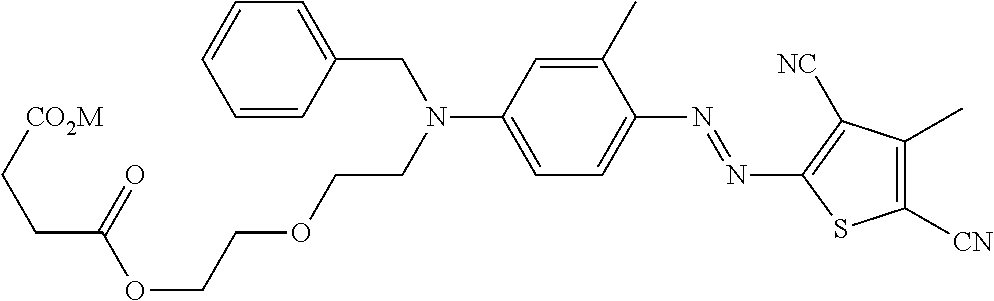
C1(C)=CC(N(CCOCCOC(CC[CO2M])=O)CC2=CC=CC=C2)=CC=C1N=NC1=C([NC])C(C)=C([CN])S1
